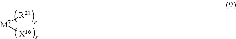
[R21][M7][X16]
